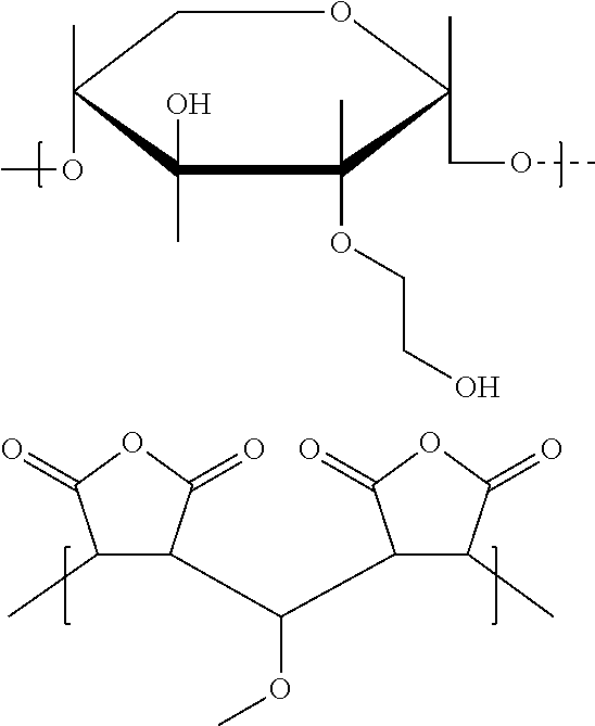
C1(C)C(C(C2C(C)C(=O)OC2=O)OC)C(=O)OC1=O.C1C(C)(OC)C(C)(O)C(C)(OCCO)C(C)(COC)O1
